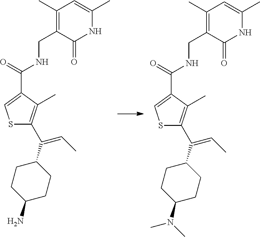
C1(N)CCC(C(=CC)C2=C(C)C(C(NCC3=C(C)C=C(C)NC3=O)=O)=CS2)CC1.C1(N(C)C)CCC(C(=CC)C2=C(C)C(C(NCC3=C(C)C=C(C)NC3=O)=O)=CS2)CC1
